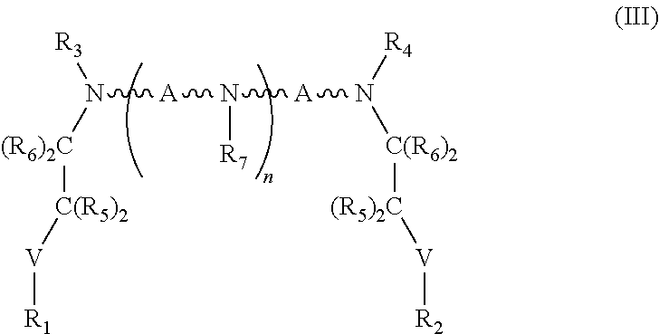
N([A]N([A]N([C(R6)2][(R5)2C][V][R2])[R4])[R7])([(R6)2C][C(R5)2][V][R1])[R3]
